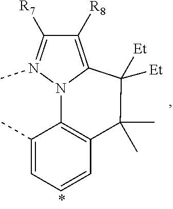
C1([R7])=N(C)N2C(=C1[R8])C([Et])([Et])C(C)(C)C1=C2C(C)=CC=C1
